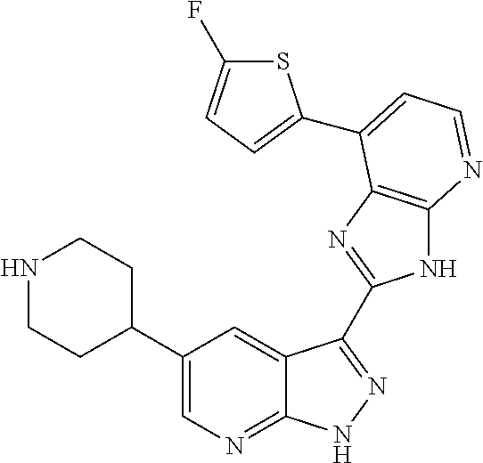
C1(C2CCNCC2)=CN=C2C(=C1)C(C1=NC3=C(N1)N=CC=C3C1=CC=C(F)S1)=NN2
